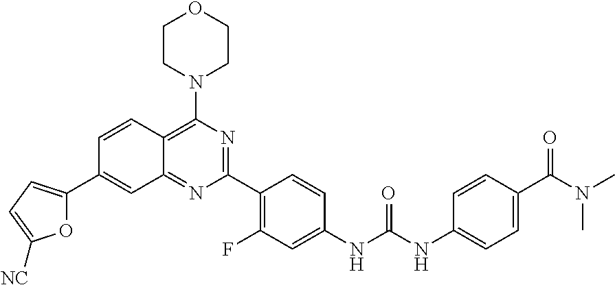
C1=CC2=C(N3CCOCC3)N=C(C3=C(F)C=C(NC(NC4=CC=C(C(N(C)C)=O)C=C4)=O)C=C3)N=C2C=C1C1=CC=C([NC])O1
